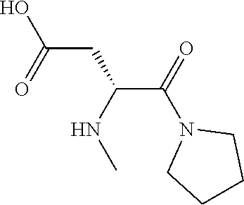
C(CC(C(N1CCCC1)=O)NC)(O)=O
